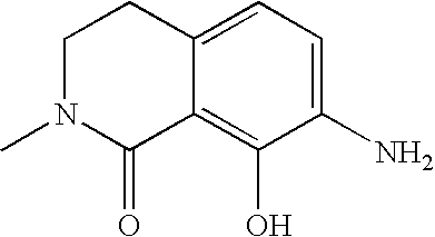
C12=CC=C(N)C(O)=C1C(=O)N(C)CC2
